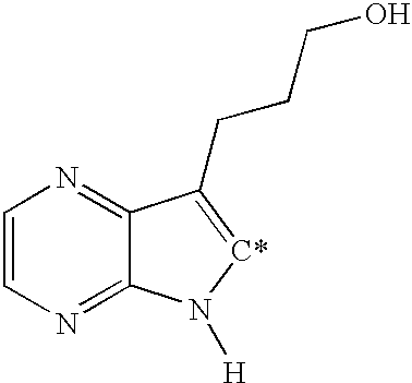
C1=CN=C2C(=N1)C(CCCO)=[C*]N2[H]
